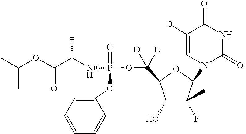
C(OC(C(NP(OC([D])(C1C(O)C(F)(C)C(N2C(=O)NC(=O)C([D])=C2)O1)[D])(=O)OC1=CC=CC=C1)C)=O)(C)C
